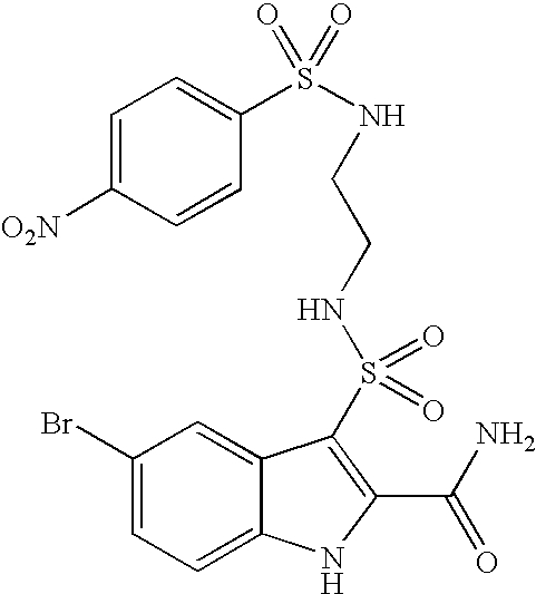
C1(Br)=CC=C2C(=C1)C(S(=O)(=O)NCCNS(C1=CC=C([O2N])C=C1)(=O)=O)=C(C(N)=O)N2
